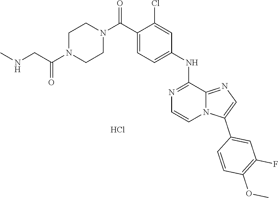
C12=NC=C(C3=CC(F)=C(OC)C=C3)N1C=CN=C2NC1=CC=C(C(N2CCN(C(CNC)=O)CC2)=O)C(Cl)=C1.Cl
